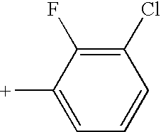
C1(Cl)=C(F)C([+])=CC=C1
